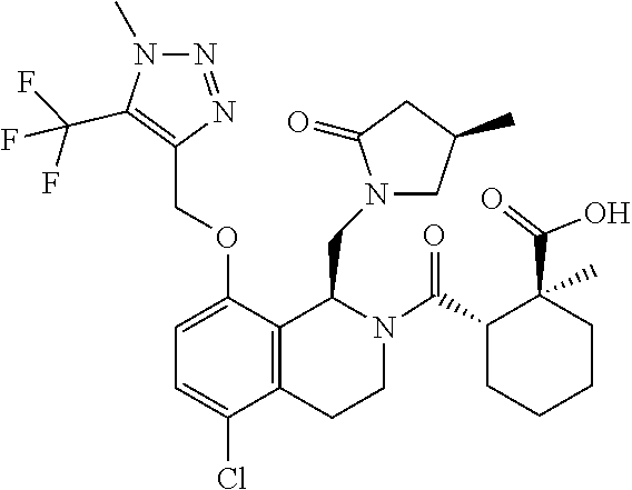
C1(C)CN(CC2C3=C(CCN2C(C2C(C(=O)O)(C)CCCC2)=O)C(Cl)=CC=C3OCC2=C(C(F)(F)F)N(C)N=N2)C(=O)C1
